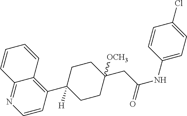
C1=CC2=C(C3([H])CCC(CC(NC4=CC=C(Cl)C=C4)=O)([OCH3])CC3)C=CN=C2C=C1
